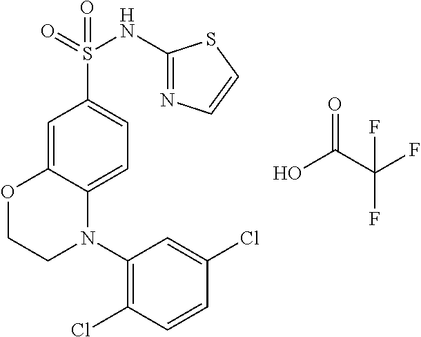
O1CCN(C2=C(Cl)C=CC(Cl)=C2)C2=CC=C(S(=O)(NC3=NC=CS3)=O)C=C12.O=C(O)C(F)(F)F
